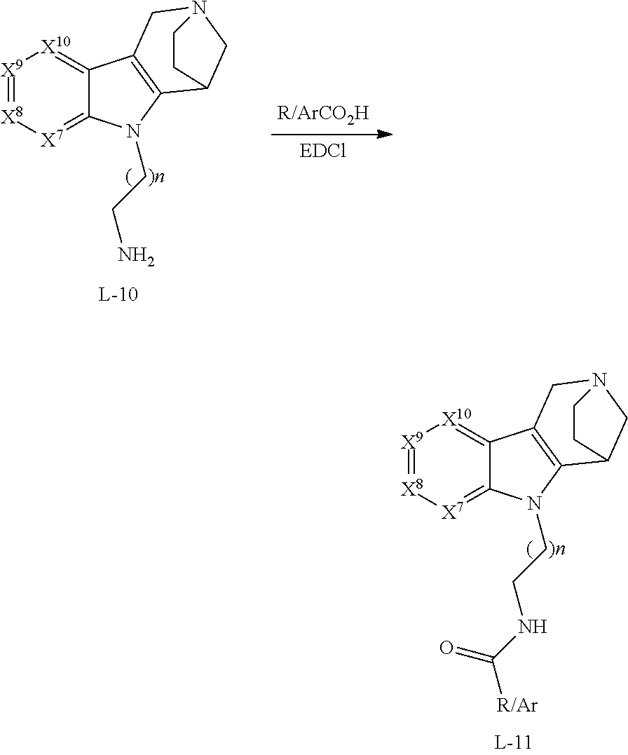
[X9]1=[X8][X7]=C2C(=[X10]1)C1=C(N2CCN)C2CN(C1)CC2.[X9]1=[X8][X7]=C2C(=[X10]1)C1=C(N2CCNC([R/Ar])=O)C2CN(C1)CC2
